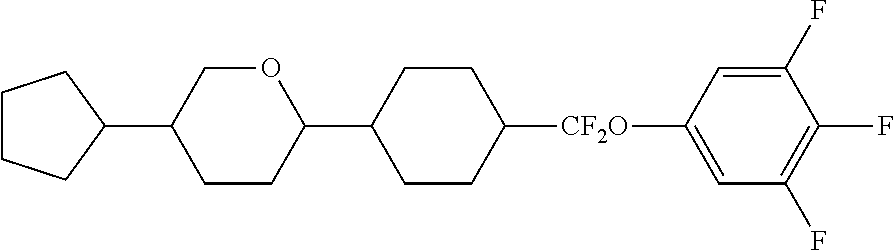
C1OC(C2CCC([CF2O]C3=CC(F)=C(F)C(F)=C3)CC2)CCC1C1CCCC1
